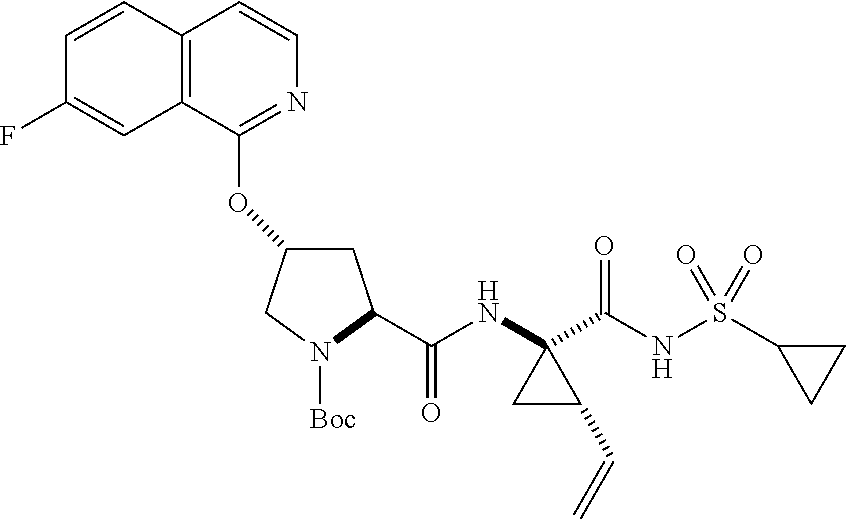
C1=CC2=C(C=C1F)C(OC1CC(C(NC3(C(NS(C4CC4)(=O)=O)=O)CC3C=C)=O)N([Boc])C1)=NC=C2
